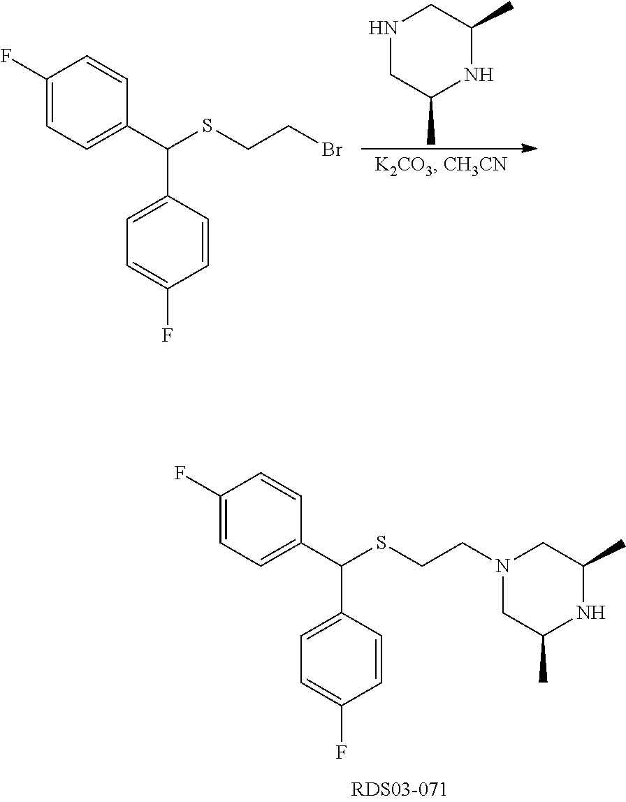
N1CC(C)NC(C)C1.C1(F)=CC=C(C(C2=CC=C(F)C=C2)SCCBr)C=C1.C1(F)=CC=C(C(C2=CC=C(F)C=C2)SCCN2CC(C)NC(C)C2)C=C1
